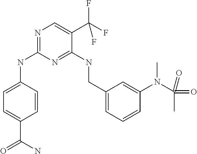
C1=C(NC2=NC=C(C(F)(F)F)C(NCC3=CC=CC(N(C(=O)(C)=O)C)=C3)=N2)C=CC(C(N)=O)=C1
